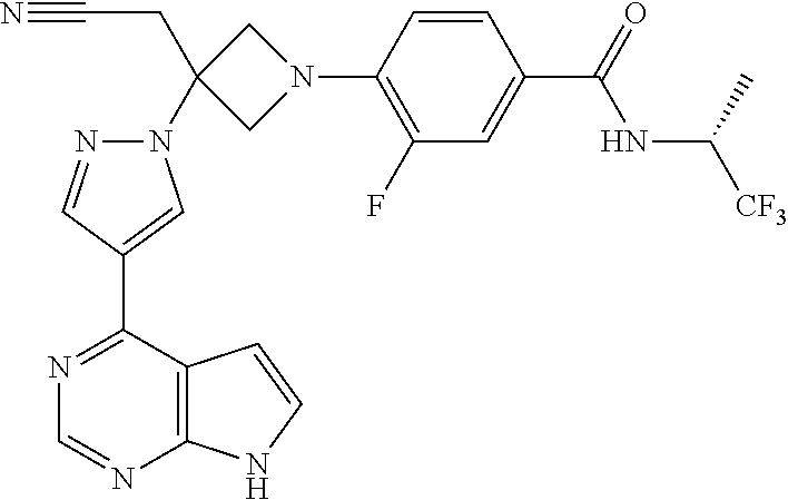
N1=C(C2=CN(C3(CC#N)CN(C4=C(F)C=C(C(NC([CF3])C)=O)C=C4)C3)N=C2)C2=C(N=C1)NC=C2
